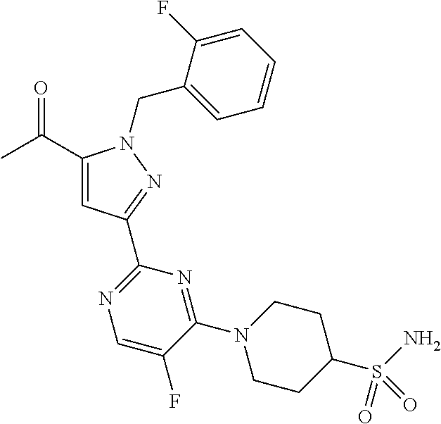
CC(=O)C1=CC(C2=NC=C(F)C(N3CCC(S(N)(=O)=O)CC3)=N2)=NN1CC1=CC=CC=C1F
